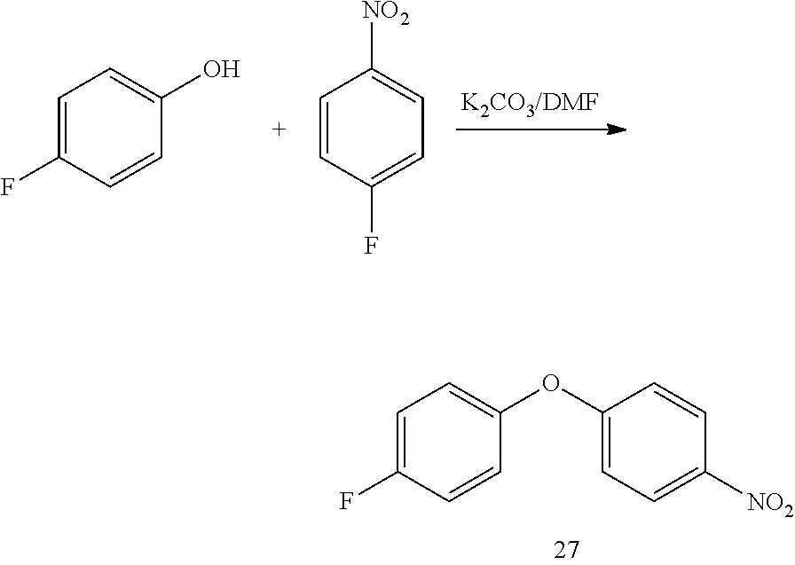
C1=C(F)C=CC(O)=C1.C1=CC(F)=CC=C1[NO2].C1=C(F)C=CC(OC2=CC=C([NO2])C=C2)=C1
